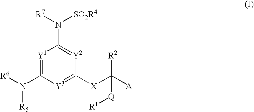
[Y1]1=C(N([R6])[R5])[Y3]=C([X]C([A])([R2])[Q][R1])[Y2]=C1N([SO2R4])[R7]
